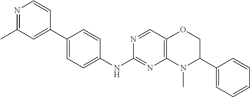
C1(C2=CC(C)=NC=C2)=CC=C(NC2=NC3=C(C=N2)OCC(C2=CC=CC=C2)N3C)C=C1
